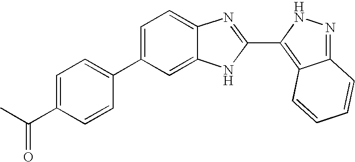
C1=C(C2=CC=C(C(C)=O)C=C2)C=C2C(=C1)N=C(C1=C3C(=NN1)C=CC=C3)N2
